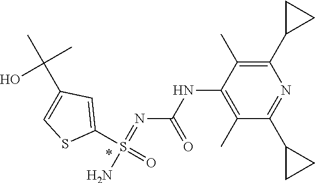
N(=S(=O)(N)C1=CC(C(C)(C)O)=CS1)C(NC1=C(C)C(C2CC2)=NC(C2CC2)=C1C)=O
